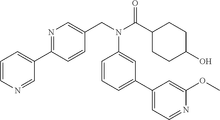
N1=C(C2=CC=CN=C2)C=CC(CN(C(C2CCC(O)CC2)=O)C2=CC(C3=CC=NC(OC)=C3)=CC=C2)=C1
